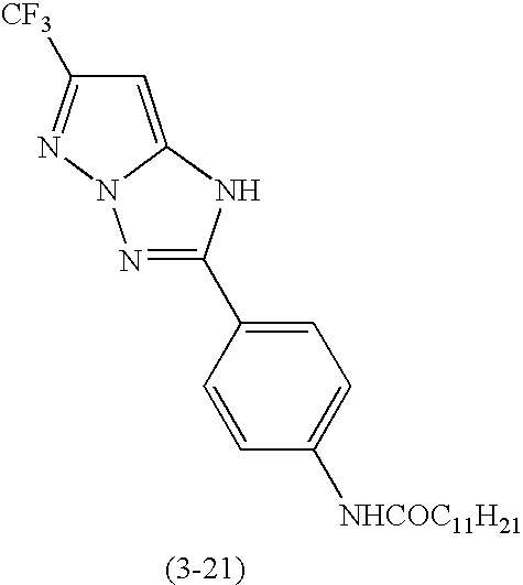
N1=C(C2=CC=C([NHCOC11H21])C=C2)NC2=CC([CF3])=NN12
